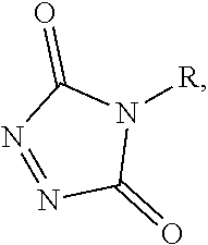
N1=NC(=O)N([R])C1=O
